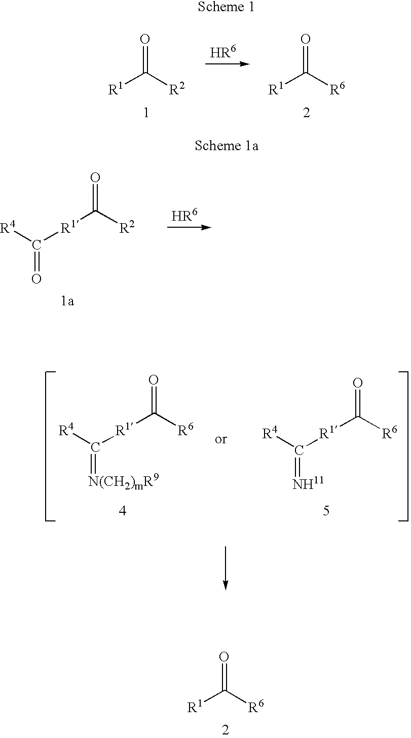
[R4]C([R1]C([R6])=O)=[N(CH2)mR9].[R4]C([R1]C([R6])=O)=[NH11].[R1]C([R6])=O.[R1]C([R2])=O.[R1]C([R6])=O.[R4]C([R1]C([R2])=O)=O
